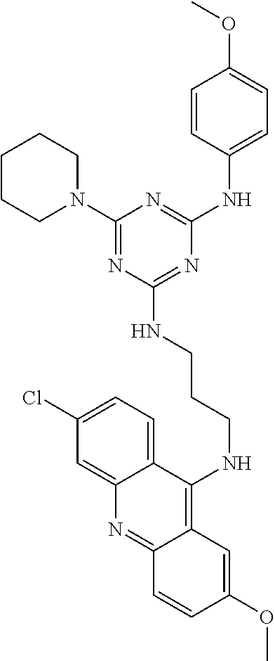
C(CNC1=NC(NC2=CC=C(OC)C=C2)=NC(N2CCCCC2)=N1)CNC1=C2C(=NC3=CC(Cl)=CC=C13)C=CC(OC)=C2
